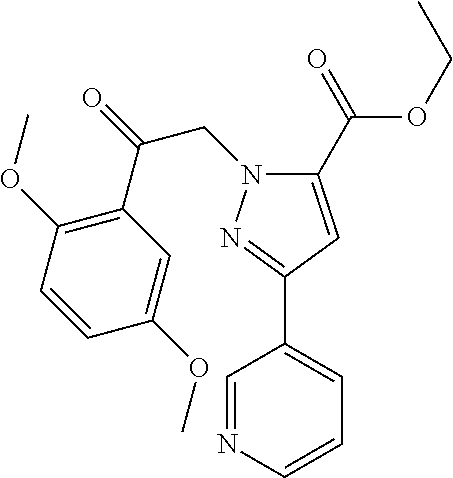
C1(C(OCC)=O)=CC(C2=CC=CN=C2)=NN1CC(C1=C(OC)C=CC(OC)=C1)=O
